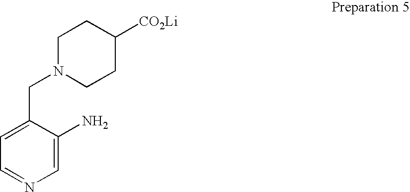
C1=NC=C(N)C(CN2CCC([CO2Li])CC2)=C1
